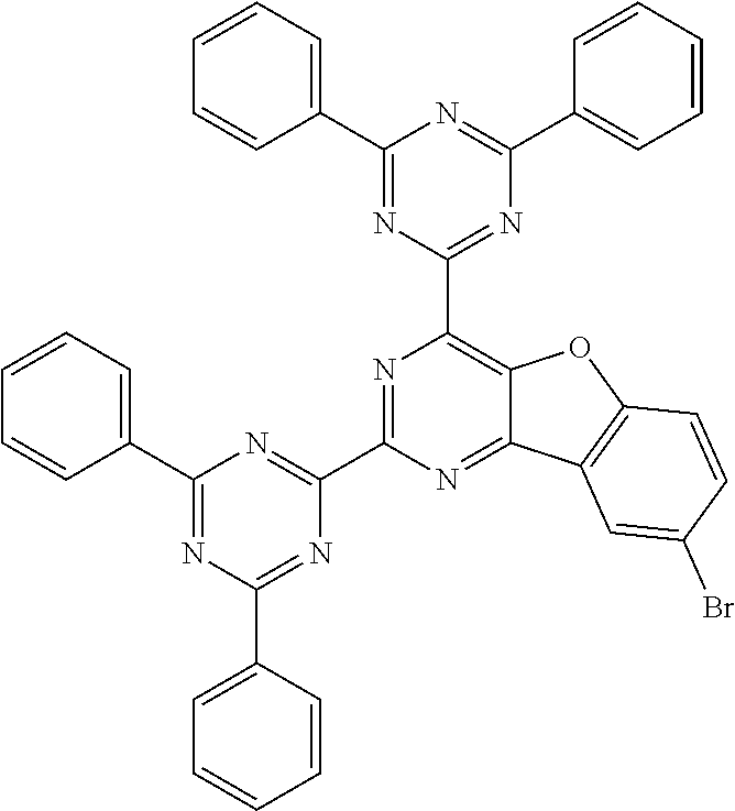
N1=C(C2=NC(C3=CC=CC=C3)=NC(C3=CC=CC=C3)=N2)N=C2C(=C1C1=NC(C3=CC=CC=C3)=NC(C3=CC=CC=C3)=N1)OC1=C2C=C(Br)C=C1
